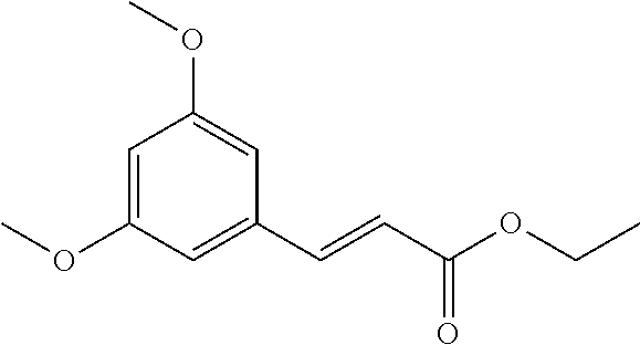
C1=C(OC)C=C(C=CC(OCC)=O)C=C1OC
